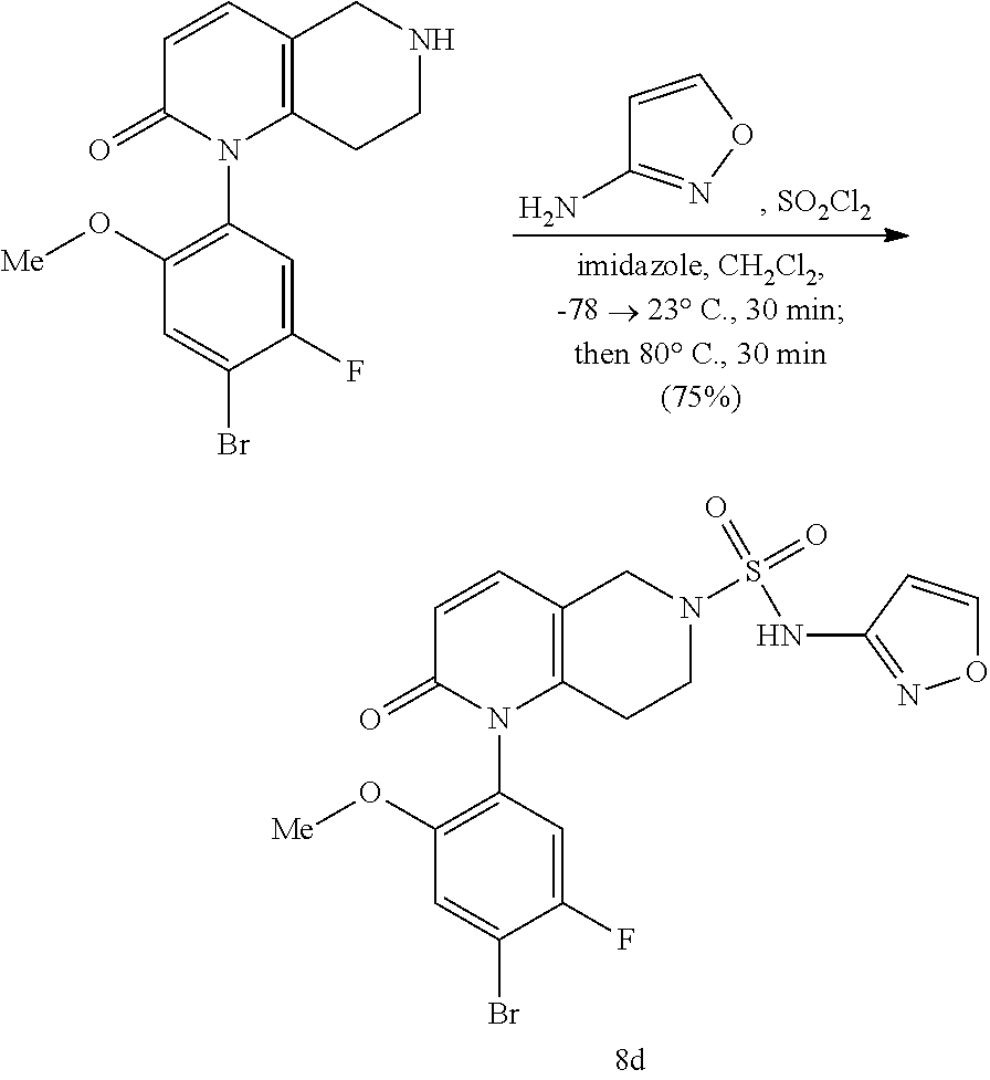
C1=CON=C1N.C1=CC2=C(N(C3=C(O[Me])C=C(Br)C(F)=C3)C1=O)CCNC2.C1=CC2=C(N(C3=C(O[Me])C=C(Br)C(F)=C3)C1=O)CCN(S(=O)(=O)NC1=NOC=C1)C2
